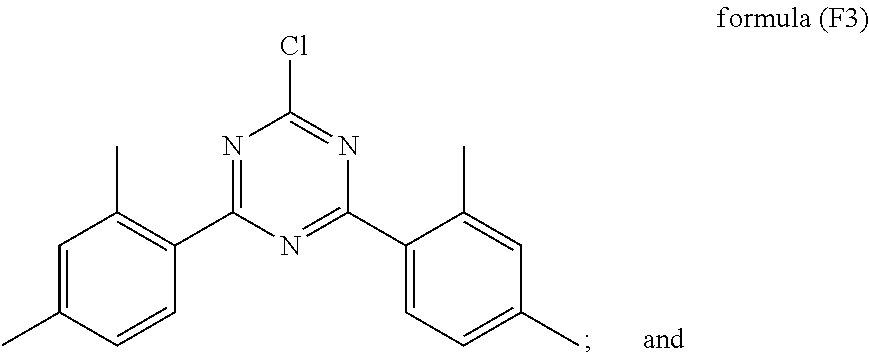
C1=C(C)C=CC(C2=NC(Cl)=NC(C3=CC=C(C)C=C3C)=N2)=C1C
